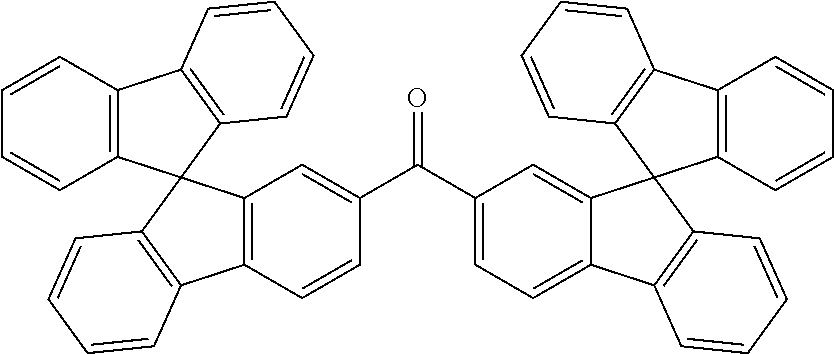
C12=C(C=CC=C1)C1=C(C=CC=C1)C21C2=C(C3=C1C=CC=C3)C=CC(C(C1=CC=C3C(=C1)C1(C4=C3C=CC=C4)C3=C(C4=C1C=CC=C4)C=CC=C3)=O)=C2
